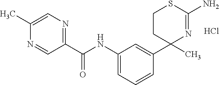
C1(C)(C2=CC(NC(=O)C3=NC=C(C)N=C3)=CC=C2)N=C(N)SCC1.Cl
